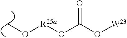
CO[R25a]OC(=O)O[W23]
